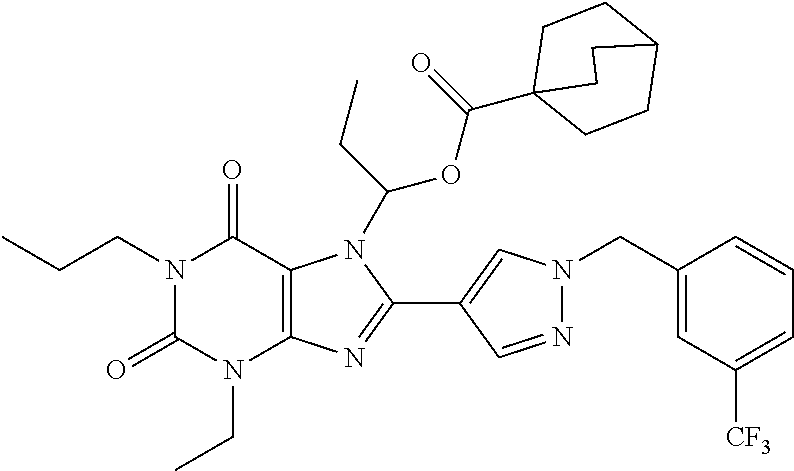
N1(CCC)C(=O)N(CC)C2=C(C1=O)N(C(CC)OC(=O)C13CCC(CC1)CC3)C(C1=CN(CC3=CC([CF3])=CC=C3)N=C1)=N2
